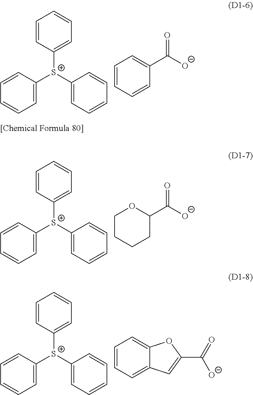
C1=CC([S+](C2=CC=CC=C2)C2=CC=CC=C2)=CC=C1.C1=CC=C(C([O-])=O)C=C1.C1=CC([S+](C2=CC=CC=C2)C2=CC=CC=C2)=CC=C1.C1COC(C([O-])=O)CC1.C1=CC([S+](C2=CC=CC=C2)C2=CC=CC=C2)=CC=C1.C1=CC=C2C(=C1)C=C(C(=O)[O-])O2
